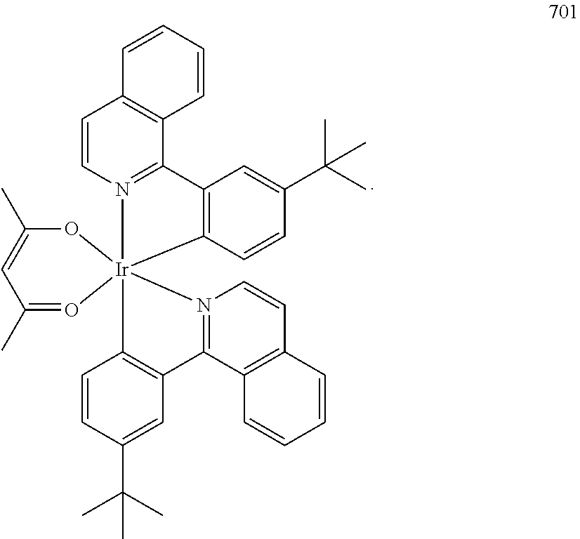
C1=CN2=C(C3=C1C=CC=C3)C1=C(C=CC(C(C)(C)C)=C1)[Ir]213(C2=C(C=C(C(C)(C)C)C=C2)C2=N1C=CC1=C2C=CC=C1)OC(C)=CC(C)=O3
